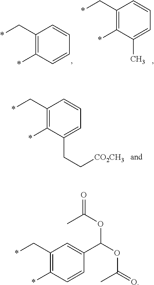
C1(C*)=C(*)C=CC=C1.C1(C*)=C(*)C(C)=CC=C1.C1(C*)=C(*)C=CC(C(OC(C)=O)OC(C)=O)=C1.C1(C*)=C(*)C(CC[CO2CH3])=CC=C1
